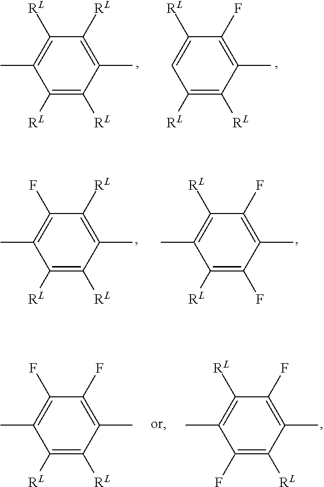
C1(C)=C([RL])C([RL])=C(C)C([RL])=C1[RL].C1=C([RL])C(F)=C(C)C([RL])=C1[RL].C1(C)=C([RL])C(F)=C(C)C(F)=C1[RL].C1(C)=C(F)C([RL])=C(C)C([RL])=C1[RL].C1([RL])=C(F)C(C)=C([RL])C(F)=C1C.C1(C)=C(F)C(F)=C(C)C([RL])=C1[RL]
